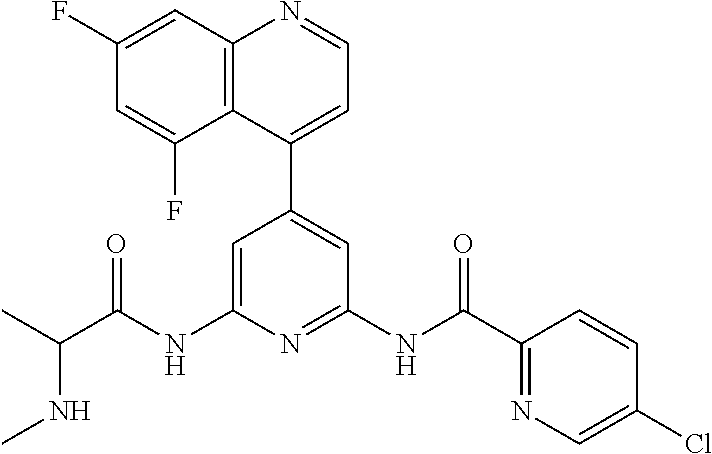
C1=C(NC(C(C)NC)=O)N=C(NC(C2=NC=C(Cl)C=C2)=O)C=C1C1=CC=NC2=C1C(F)=CC(F)=C2
